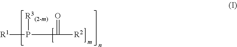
[R1]P([R3])C(=O)[R2]
